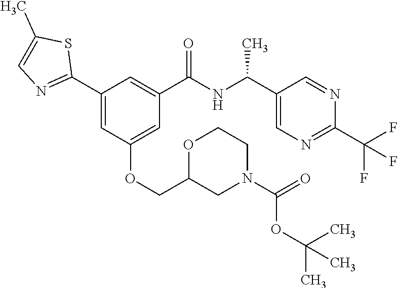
C1(C2=NC=C(C)S2)=CC(OCC2CN(C(=O)OC(C)(C)C)CCO2)=CC(C(NC(C2=CN=C(C(F)(F)F)N=C2)C)=O)=C1
